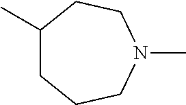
C1(C)CCCN(C)CC1
